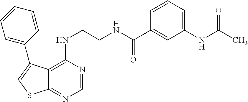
C12=C(NCCNC(C3=CC(NC(=O)C)=CC=C3)=O)N=CN=C1SC=C2C1=CC=CC=C1
